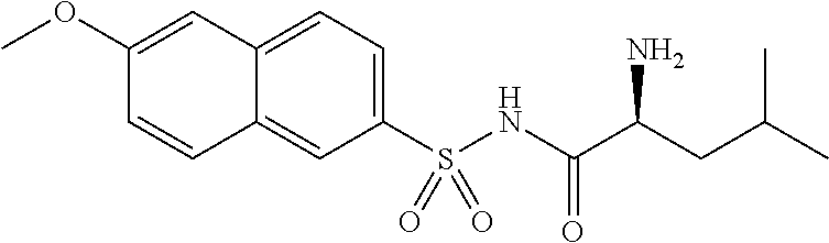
C1(OC)=CC2=CC=C(S(NC(C(CC(C)C)N)=O)(=O)=O)C=C2C=C1
